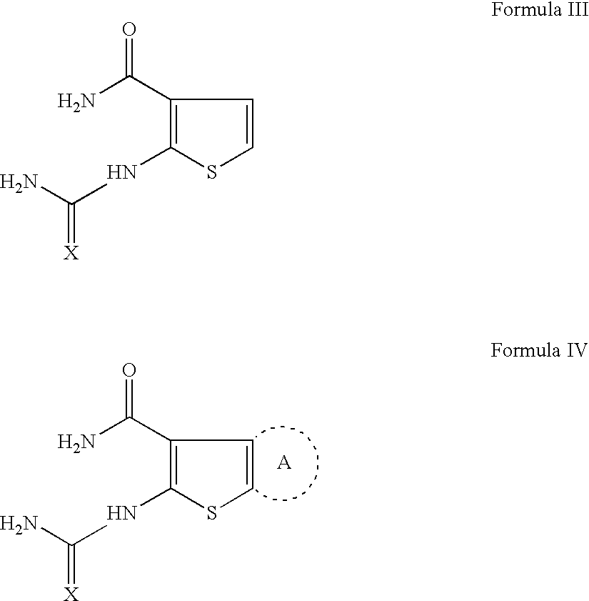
C1(C(N)=O)=C(NC(=[X])N)SC=C1.C1(C(N)=O)=C(NC(=[X])N)SC=C1
